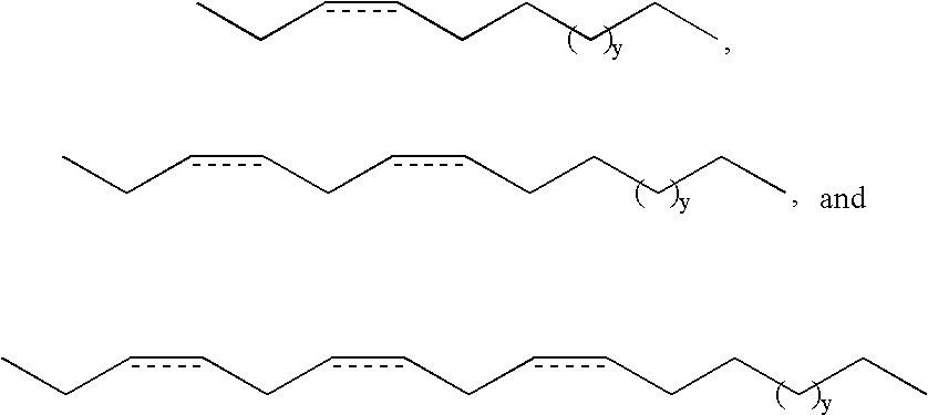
CCccCCCCC.CCccCccCCCCC.CCccCccCccCCCCC
